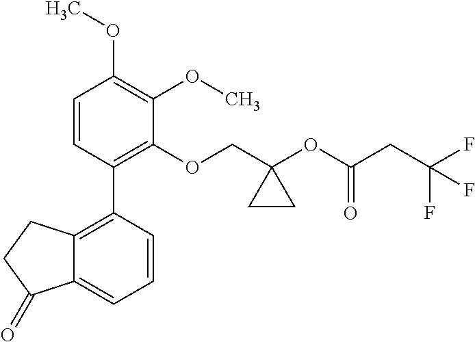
C1=CC(C2=C3C(=CC=C2)C(=O)CC3)=C(OCC2(OC(CC(F)(F)F)=O)CC2)C(OC)=C1OC
